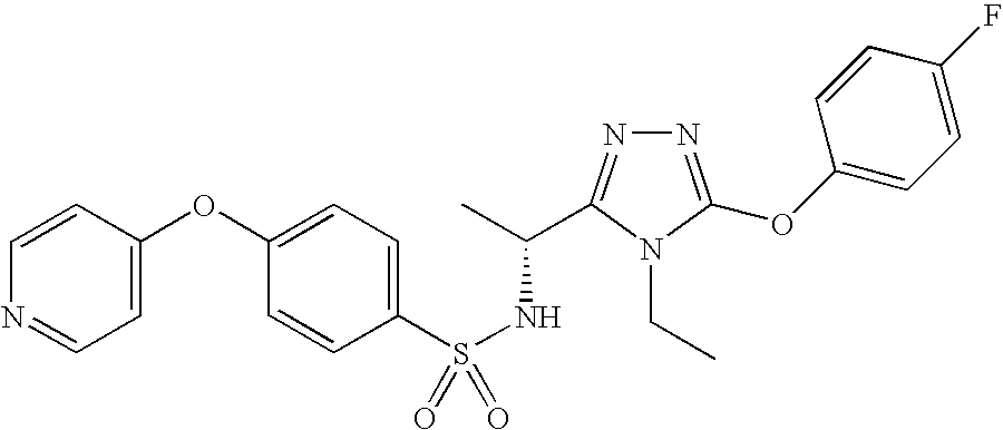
N1=C(OC2=CC=C(F)C=C2)N(CC)C(C(C)NS(=O)(C2=CC=C(OC3=CC=NC=C3)C=C2)=O)=N1
